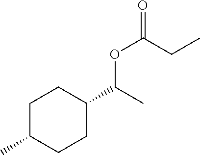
C1C(C)CCC(C(C)OC(=O)CC)C1
